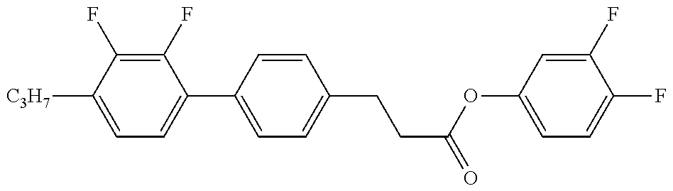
C1=C([C3H7])C(F)=C(F)C(C2=CC=C(CCC(OC3=CC=C(F)C(F)=C3)=O)C=C2)=C1
